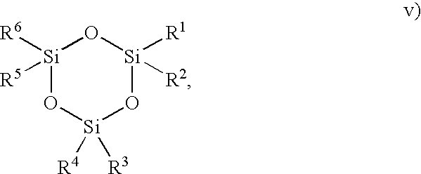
[Si]1([R6])([R5])O[Si]([R3])([R4])O[Si]([R1])([R2])O1
